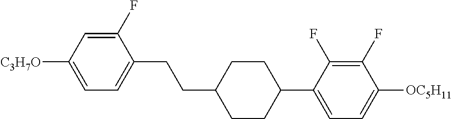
C1(F)=CC([C3H7O])=CC=C1CCC1CCC(C2=CC=C([OC5H11])C(F)=C2F)CC1
